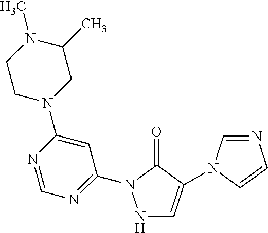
N1C=C(N2C=NC=C2)C(=O)N1C1=NC=NC(N2CC(C)N(C)CC2)=C1
